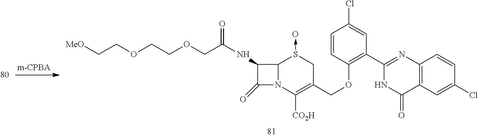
C(COCCOCC(NC1C(=O)N2C1S(->O)CC(COC1=C(C3=NC4=C(C=C(Cl)C=C4)C(=O)N3)C=C(Cl)C=C1)=C2[CO2H])=O)[MeO]
